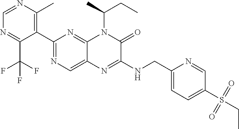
C1=NC(C)=C(C2=NC=C3C(=N2)N(C(CC)C)C(=O)C(NCC2=CC=C(S(=O)(=O)CC)C=N2)=N3)C(C(F)(F)F)=N1
